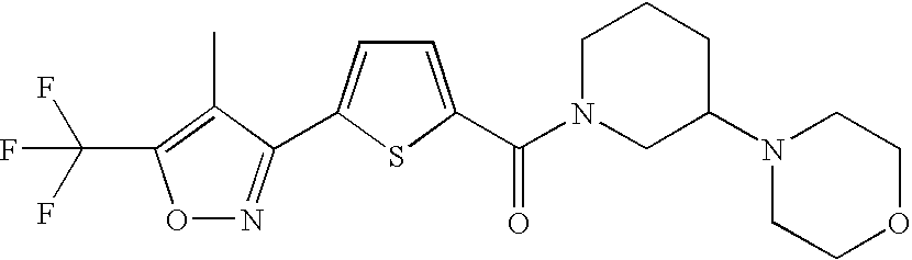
O1N=C(C2=CC=C(C(N3CC(N4CCOCC4)CCC3)=O)S2)C(C)=C1C(F)(F)F
